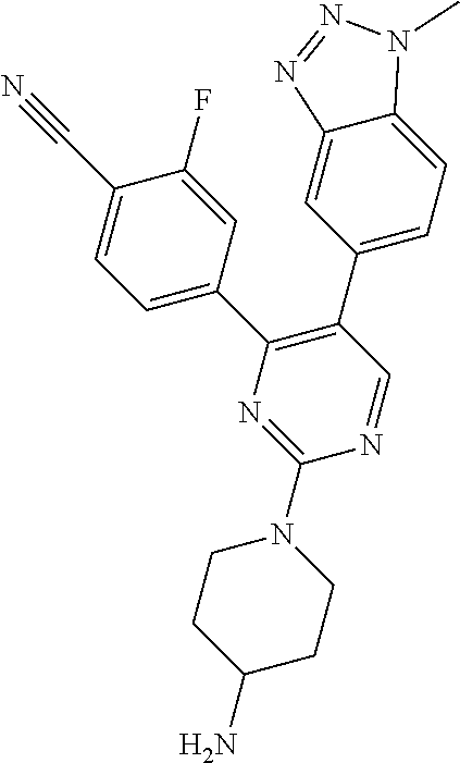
C1(N2CCC(N)CC2)=NC(C2=CC=C(C#N)C(F)=C2)=C(C2=CC=C3C(=C2)N=NN3C)C=N1
